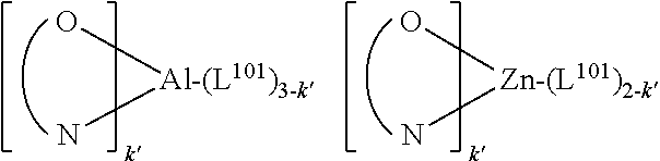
[Al-(L101)3-k](O)N.[Zn-(L101)2-k](O)N
